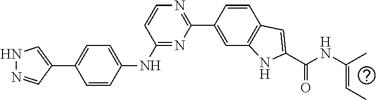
C1=C(NC2=NC(C3=CC4=C(C=C3)C=C(C(NC(=CC)C)=O)N4)=NC=C2)C=CC(C2=CNN=C2)=C1
